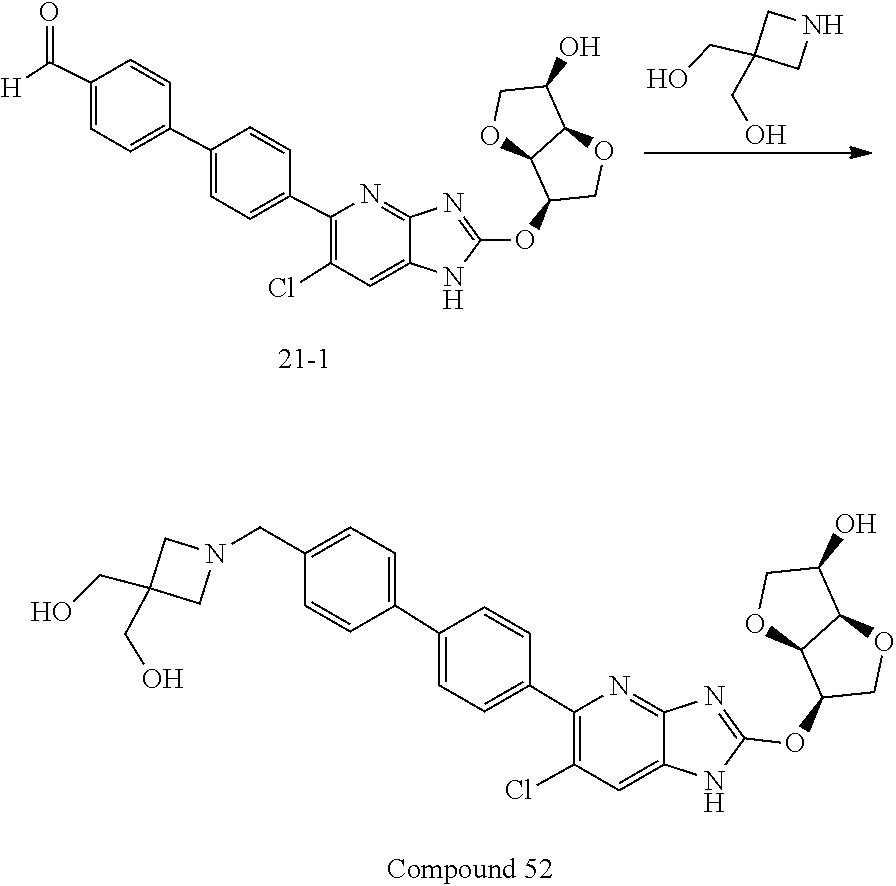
C12C(OC3=NC4=NC(C5=CC=C(C6=CC=C(C([H])=O)C=C6)C=C5)=C(Cl)C=C4N3)COC1C(O)CO2.C1(CO)(CO)CNC1.C(C1(CO)CN(CC2=CC=C(C3=CC=C(C4=C(Cl)C=C5NC(OC6C7OCC(O)C7OC6)=NC5=N4)C=C3)C=C2)C1)O
